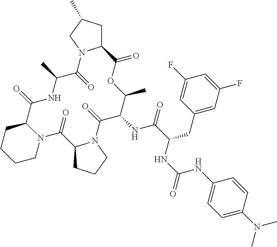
C12CC(C)CN1C(=O)C(C)NC(=O)C1CCCCN1C(=O)C1CCCN1C(=O)C(NC(=O)C(CC1=CC(F)=CC(F)=C1)NC(=O)NC1=CC=C(N(C)C)C=C1)C(C)OC2=O
